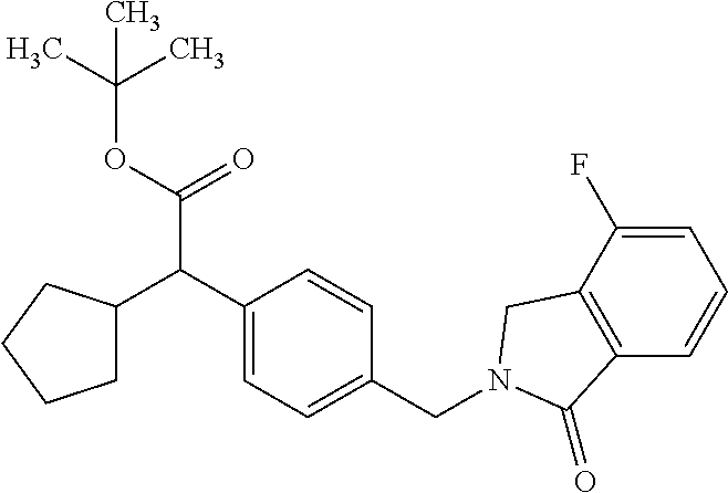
C1=C(F)C2=C(C=C1)C(=O)N(CC1=CC=C(C(C(OC(C)(C)C)=O)C3CCCC3)C=C1)C2
